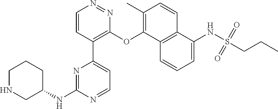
C1NCC(NC2=NC(C3=C(OC4=C(C)C=CC5=C4C=CC=C5NS(CCC)(=O)=O)N=NC=C3)=CC=N2)CC1
